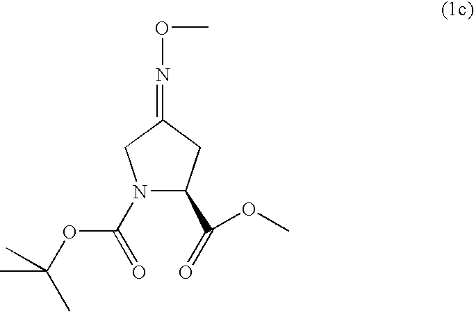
N1(C(=O)OC(C)(C)C)C(C(=O)OC)CC(=NOC)C1
